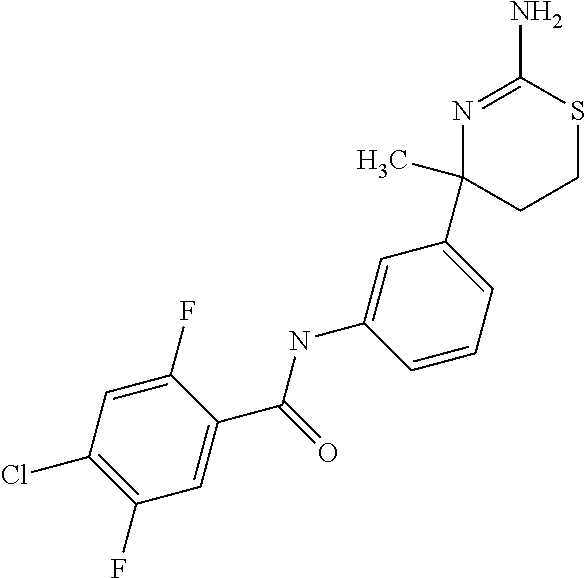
N1=C(N)SCCC1(C1=CC=CC(NC(=O)C2=CC(F)=C(Cl)C=C2F)=C1)C
